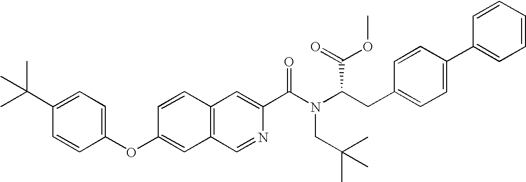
C1=CC2=C(C=C1OC1=CC=C(C(C)(C)C)C=C1)C=NC(C(N(C(CC1=CC=C(C3=CC=CC=C3)C=C1)C(OC)=O)CC(C)(C)C)=O)=C2
